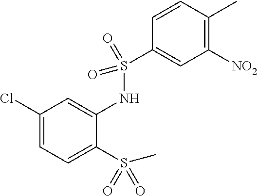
C1(Cl)=CC=C(S(C)(=O)=O)C(NS(=O)(=O)C2=CC([NO2])=C(C)C=C2)=C1
